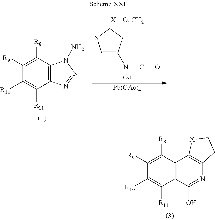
C1([R8])=C([R9])C([R10])=C([R11])C2=C1C1=C(N=C2O)CC[X]1.C1([R8])=C([R9])C([R10])=C([R11])C2=C1N(N)N=N2.C1=C(N=C=O)CC[X]1.[Pb(OAc)4]
